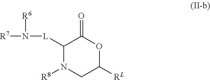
C1([L]N([R7])[R6])N([R8])CC([RL])OC1=O
